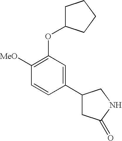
C1(OC2CCCC2)=C([MeO])C=CC(C2CC(=O)NC2)=C1
